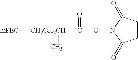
C1CC(=O)N(OC([CH2CH2CH](C)[mPEG])=O)C1=O
